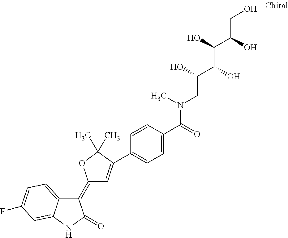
C1(=C2C=C(C3=CC=C(C(=O)N(CC(C(C(C(CO)O)O)O)O)C)C=C3)C(C)(C)O2)C2=CC=C(F)C=C2NC1=O
